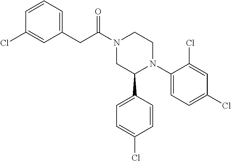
C1=CC=C(CC(N2CC(C3=CC=C(Cl)C=C3)N(C3=CC=C(Cl)C=C3Cl)CC2)=O)C=C1Cl
